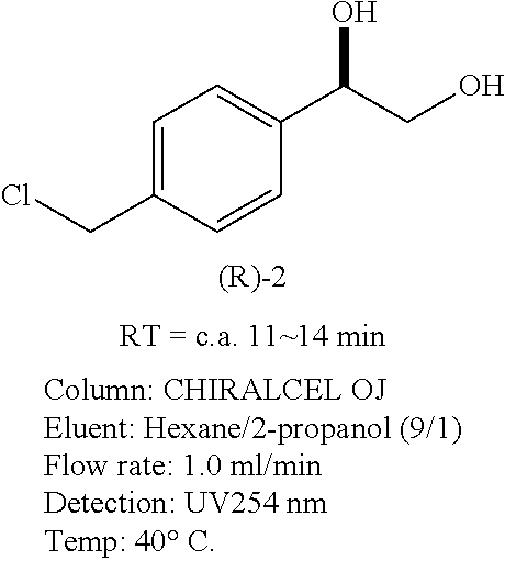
C1=C(CCl)C=CC(C(CO)O)=C1
